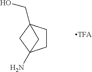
NC12CCC(CO)(C1)C2
